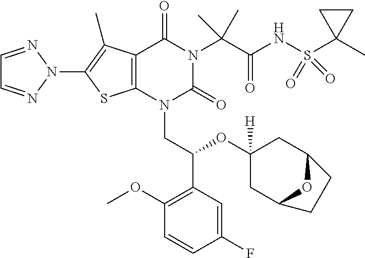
C1=NN(C2=C(C)C3=C(S2)N(CC(OC2([H])CC4OC(C2)CC4)C2=C(OC)C=CC(F)=C2)C(=O)N(C(C(=O)NS(C2(C)CC2)(=O)=O)(C)C)C3=O)N=C1
